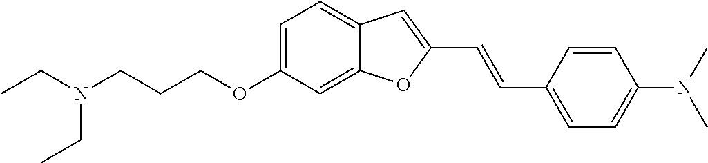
C1=C(OCCCN(CC)CC)C=C2C(=C1)C=C(C=CC1=CC=C(N(C)C)C=C1)O2
